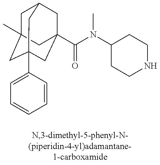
C1C2(C)CC3(C4=CC=CC=C4)CC(C(=O)N(C4CCNCC4)C)(CC1C3)C2
